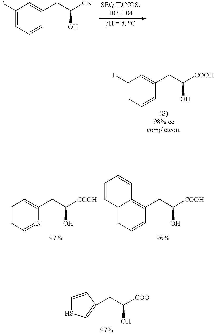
C1(F)=CC=CC(CC([CN])O)=C1.C1(F)=CC=CC(CC([COOH])O)=C1.C1=CC=NC(CC([COOH])O)=C1.C12=CC=CC(CC([COOH])O)=C1C=CC=C2.C1=CC(CC([COO])O)=CS1
